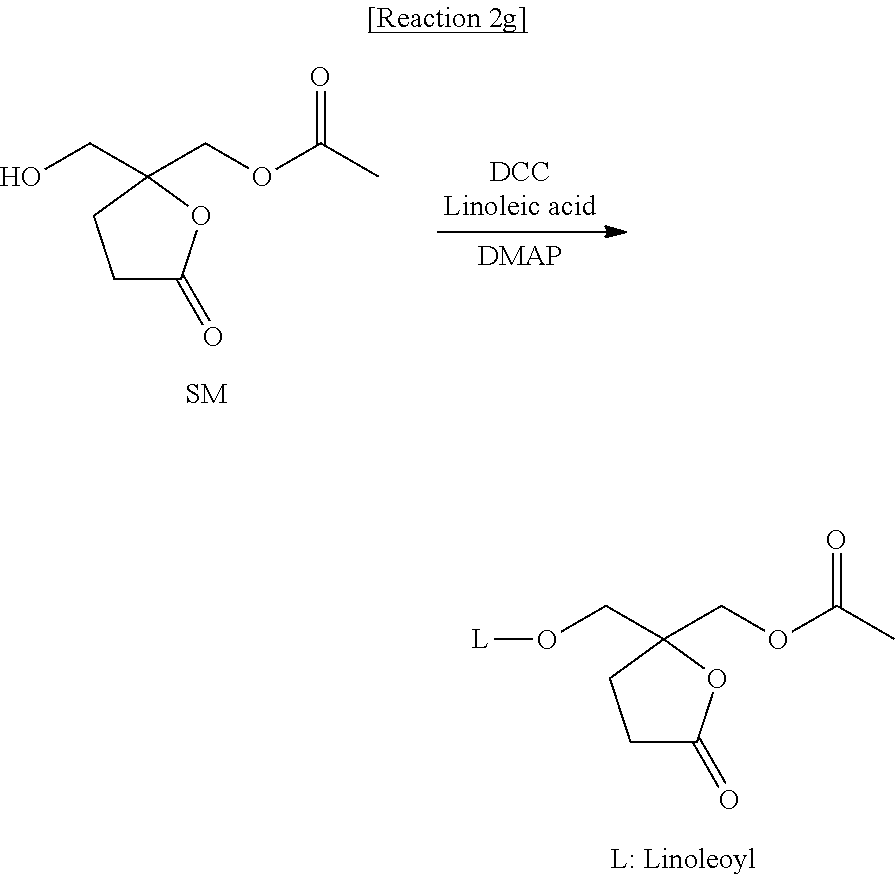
O(CC1(COC(C)=O)CCC(=O)O1)[L].OCC1(COC(C)=O)CCC(=O)O1
